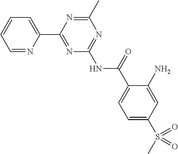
C1=NC(C2=NC(NC(C3=CC=C(S(C)(=O)=O)C=C3N)=O)=NC(C)=N2)=CC=C1
